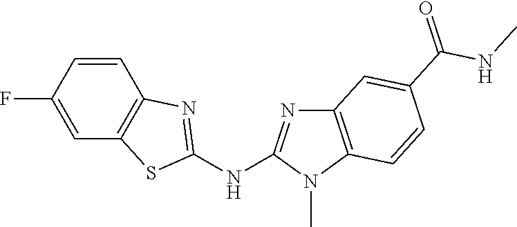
FC1=CC2=C(C=C1)N=C(NC1=NC3=C(N1C)C=CC(C(NC)=O)=C3)S2
